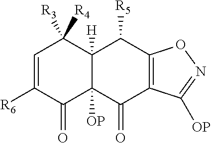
C1([R6])=CC([R4])([R3])C2([H])C([OP])(C1=O)C(=O)C1=C(C2[R5])ON=C1[OP]
